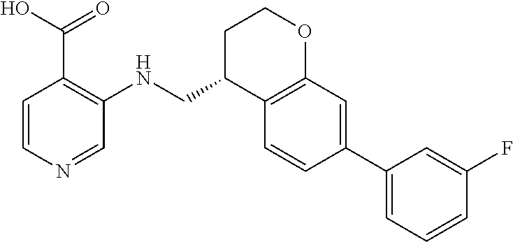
C1=CN=CC(NCC2C3=C(OCC2)C=C(C2=CC=CC(F)=C2)C=C3)=C1C(=O)O
